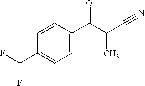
C1=CC(C(=O)C(C)C#N)=CC=C1C(F)F
